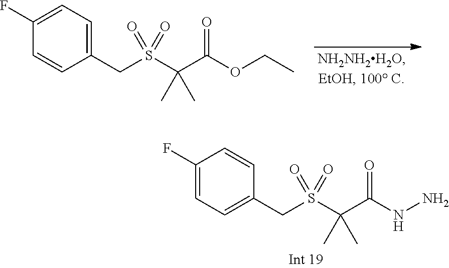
C1(CS(C(C(NN)=O)(C)C)(=O)=O)=CC=C(F)C=C1.C1(CS(C(C(OCC)=O)(C)C)(=O)=O)=CC=C(F)C=C1
